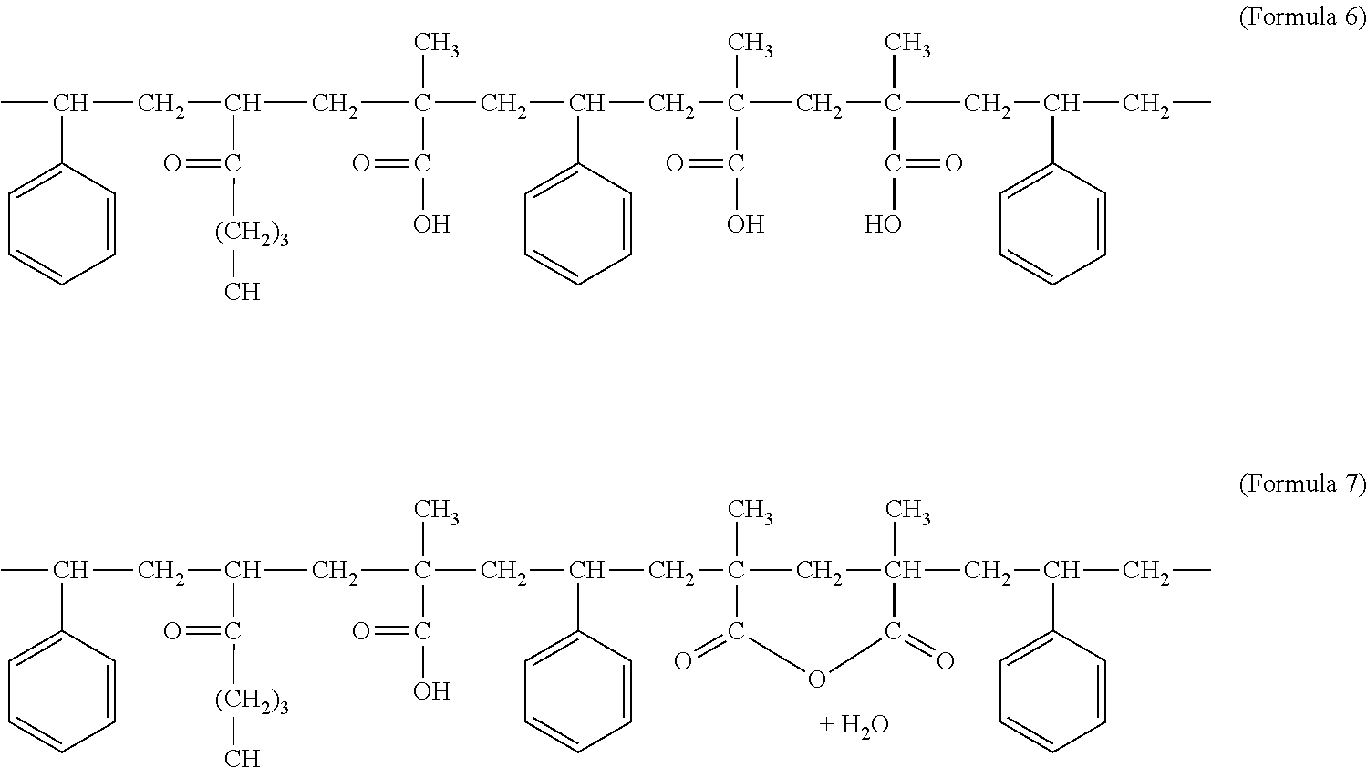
C1=CC(C(C)CC(C(=O)[(CH2)3]C)CC(C)(C(=O)O)CC(C2=CC=CC=C2)CC2(C)CC(CC(CC)C3=CC=CC=C3)(C)C(=O)OC2=O)=CC=C1.C1=CC(C(C)CC(C(=O)[(CH2)3]C)CC(C)(C(=O)O)CC(C2=CC=CC=C2)CC(C)(CC(CC(C2=CC=CC=C2)CC)(C)C(=O)O)C(=O)O)=CC=C1
